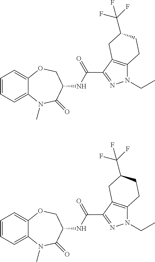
C1=CC=C2C(=C1)OCC(NC(C1=NN(CC)C3=C1CC(C(F)(F)F)CC3)=O)C(=O)N2C.C1=CC=C2C(=C1)OCC(NC(C1=NN(CC)C3=C1CC(C(F)(F)F)CC3)=O)C(=O)N2C
